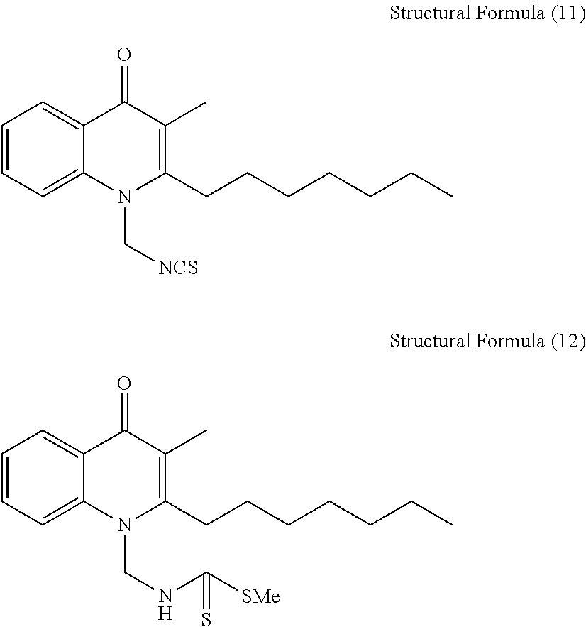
C1=CC=C2C(=C1)C(=O)C(C)=C(CCCCCCC)N2CNC([SMe])=S.C1=CC=C2C(=C1)C(=O)C(C)=C(CCCCCCC)N2C[NCS]
